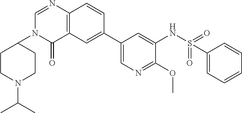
C1(=O)C2=C(N=CN1C1CCN(C(C)C)CC1)C=CC(C1=CN=C(OC)C(NS(=O)(=O)C3=CC=CC=C3)=C1)=C2
